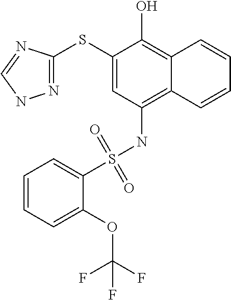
C1(SC2=NNC=N2)=CC(NS(C2=CC=CC=C2OC(F)(F)F)(=O)=O)=C2C(=C1O)C=CC=C2
